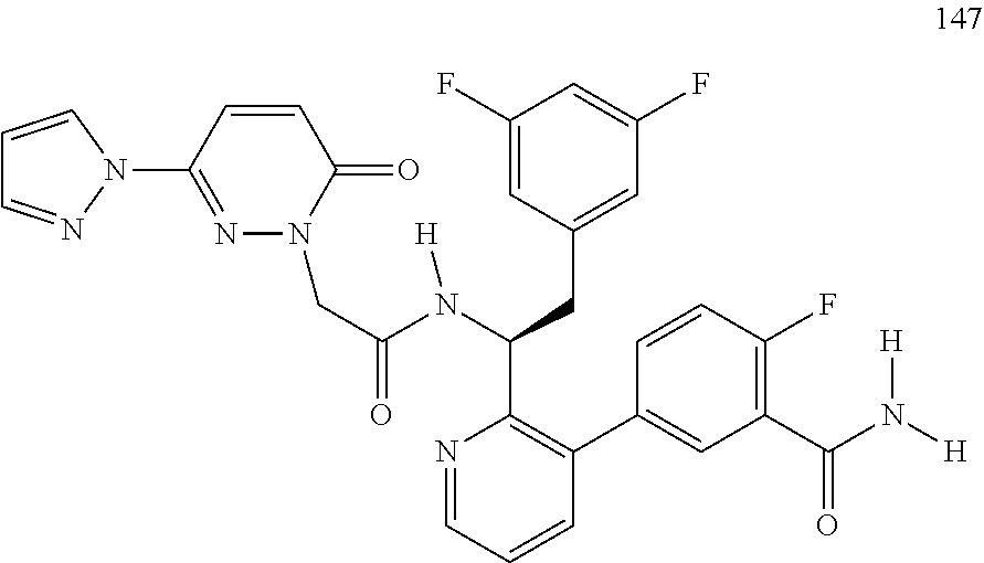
C1(F)=CC(CC(C2=C(C3=CC(C(N([H])[H])=O)=C(F)C=C3)C=CC=N2)N(C(=O)CN2N=C(N3N=CC=C3)C=CC2=O)[H])=CC(F)=C1
